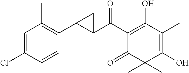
C1(C(C2=C(O)C(C)=C(O)C(C)(C)C2=O)=O)C(C2=C(C)C=C(Cl)C=C2)C1
